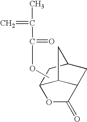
C12CC3CC1C(=O)OC2C3.O(C(=O)C(=C)C)C
